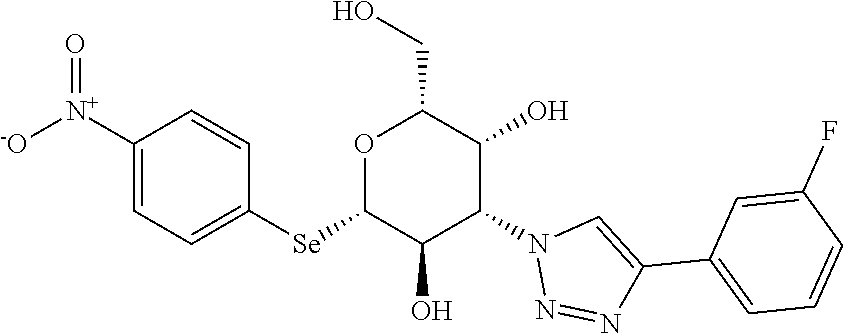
O1C([Se]C2=CC=C([N+]([-O])=O)C=C2)C(O)C(N2N=NC(C3=CC=CC(F)=C3)=C2)C(O)C1CO
